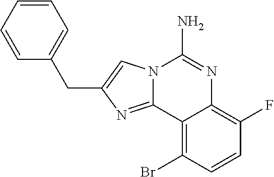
N12C(=NC(CC3=CC=CC=C3)=C1)C1=C(Br)C=CC(F)=C1N=C2N
